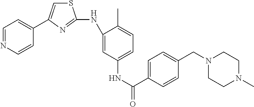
C1=NC=CC(C2=CSC(NC3=CC(NC(C4=CC=C(CN5CCN(C)CC5)C=C4)=O)=CC=C3C)=N2)=C1
